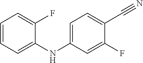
C1=CC=C(NC2=CC=C(C#N)C(F)=C2)C(F)=C1
